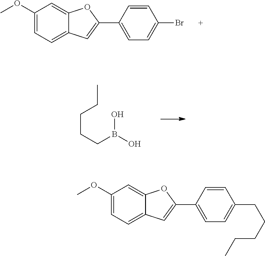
C1(OC)=CC=C2C(=C1)OC(C1=CC=C(Br)C=C1)=C2.C(CCB(O)O)CC.C1(OC)=CC=C2C(=C1)OC(C1=CC=C(CCCCC)C=C1)=C2
